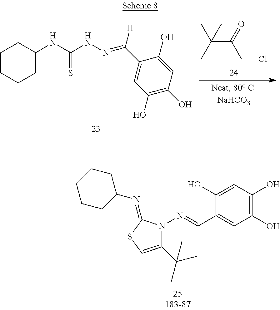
C1CCCC(NC(=S)NN=C(C2=CC(O)=C(O)C=C2O)[H])C1.C(CCl)(=O)C(C)(C)C.C1(O)=CC(O)=C(O)C=C1C=NN1C(C(C)(C)C)=CSC1=NC1CCCCC1
